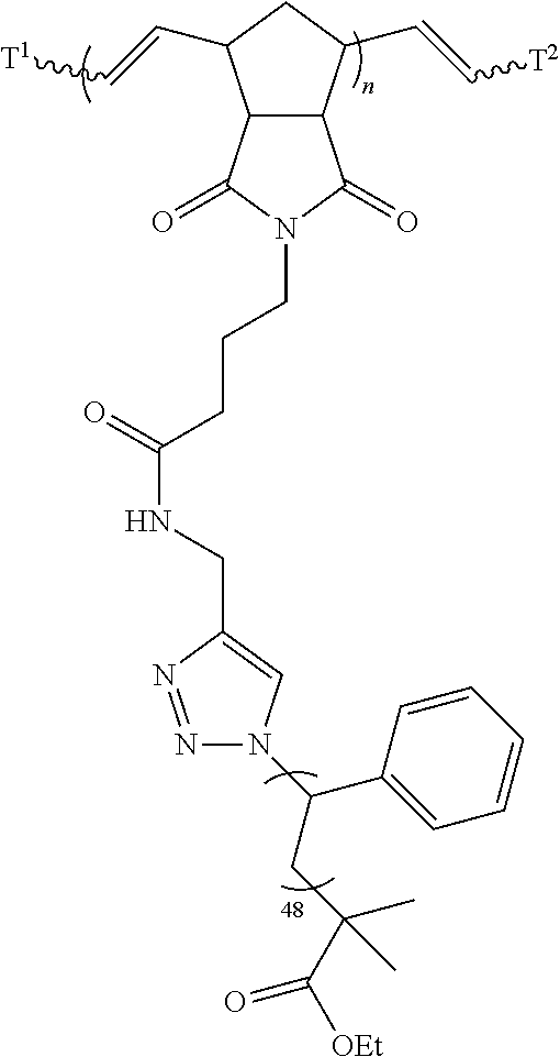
C12C(C(C=C[T2])CC1C=C[T1])C(=O)N(CCCC(NCC1=CN(C(C3=CC=CC=C3)CC(C)(C)C([OEt])=O)N=N1)=O)C2=O
